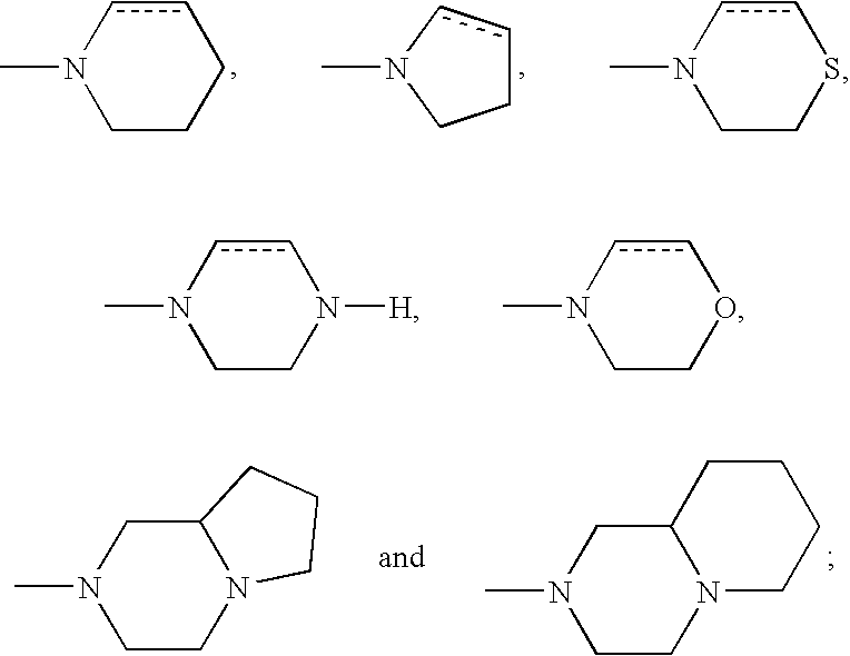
c1cN(C)CCC1.C1ccN(C)C1.c1cN(C)CCS1.c1cN(C)CCN1[H].c1cN(C)CCO1.C12CN(C)CCN1CCCC2.C12CN(C)CCN1CCC2
